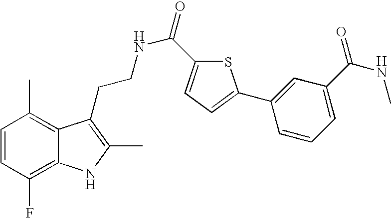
C1=CC(F)=C2C(=C1C)C(CCNC(=O)C1=CC=C(C3=CC(C(=O)NC)=CC=C3)S1)=C(C)N2
